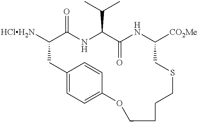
[HClH2N]C1C(=O)NC(C(C)C)C(=O)NC([CO2Me])CSCCCCOC2=CC=C(C1)C=C2
